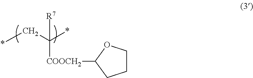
*CC(*)([R7])[COOCH2]C1CCCO1
